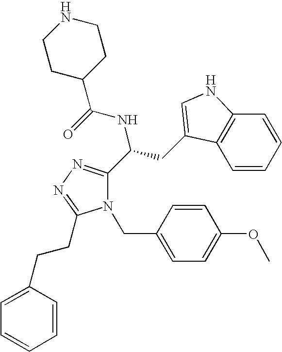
N1(CC2=CC=C(OC)C=C2)C(C(CC2=CNC3=C2C=CC=C3)NC(C2CCNCC2)=O)=NN=C1CCC1=CC=CC=C1
